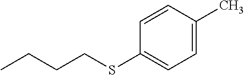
C1=CC(C)=CC=C1SCCCC
